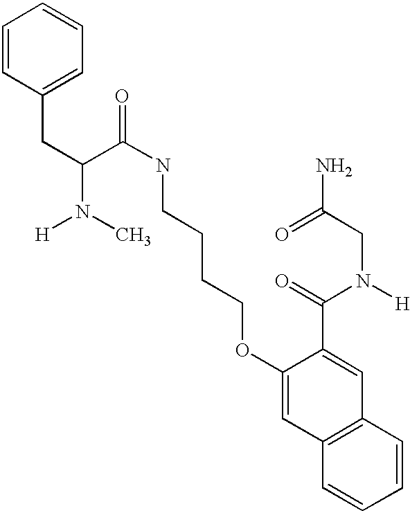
C(C1=CC=CC=C1)C(C(NCCCCOC1=CC2=C(C=C1C(=O)N([H])CC(N)=O)C=CC=C2)=O)N(C)[H]
